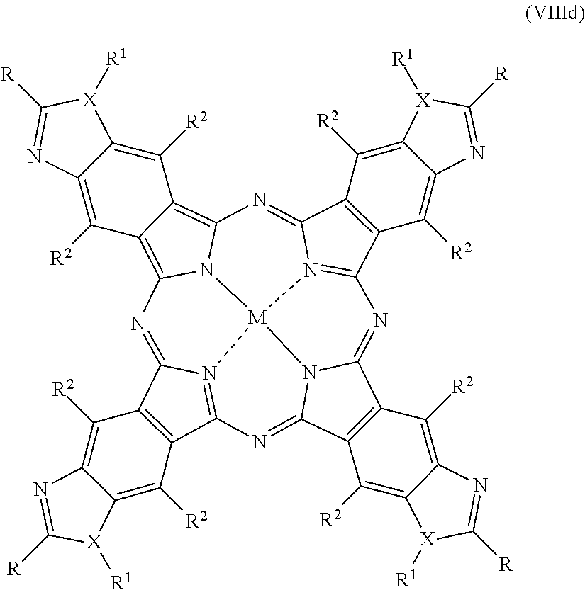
C12=C(C3=N4C1=NC1=C5C(=C6N1[M]41N4=C(C7=C(C4=N6)C([R2])=C4C(=C7[R2])N=C([R])[X]4[R1])N=C4C6=C(C(=N3)N41)C([R2])=C1C(=C6[R2])N=C([R])[X]1[R1])C([R2])=C1C(=C5[R2])N=C([R])[X]1[R1])C([R2])=C1C(=C2[R2])N=C([R])[X]1[R1]
